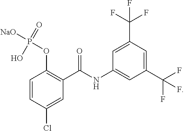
C1=CC(Cl)=CC(C(NC2=CC(C(F)(F)F)=CC(C(F)(F)F)=C2)=O)=C1OP([NaO])(=O)O
